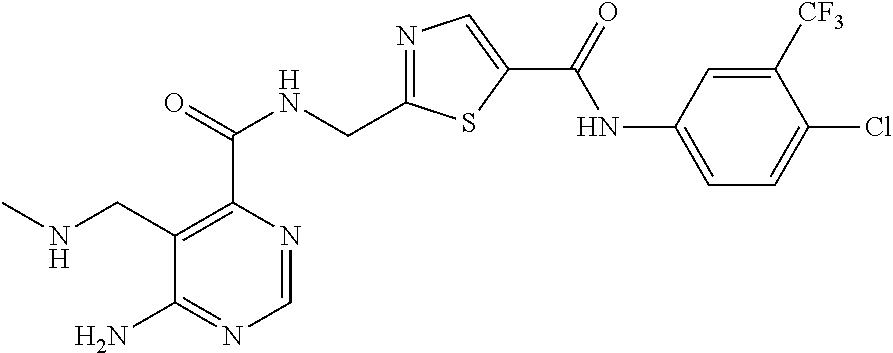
C1=NC(C(=O)NCC2=NC=C(C(=O)NC3=CC=C(Cl)C([CF3])=C3)S2)=C(CNC)C(N)=N1
